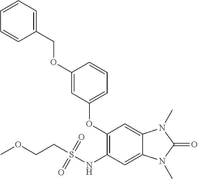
C1=CC=C(COC2=CC(OC3=C(NS(CCOC)(=O)=O)C=C4C(=C3)N(C)C(=O)N4C)=CC=C2)C=C1
